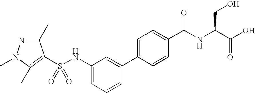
S(NC1=CC=CC(C2=CC=C(C(NC(C(O)=O)CO)=O)C=C2)=C1)(=O)(=O)C1=C(C)N(C)N=C1C
